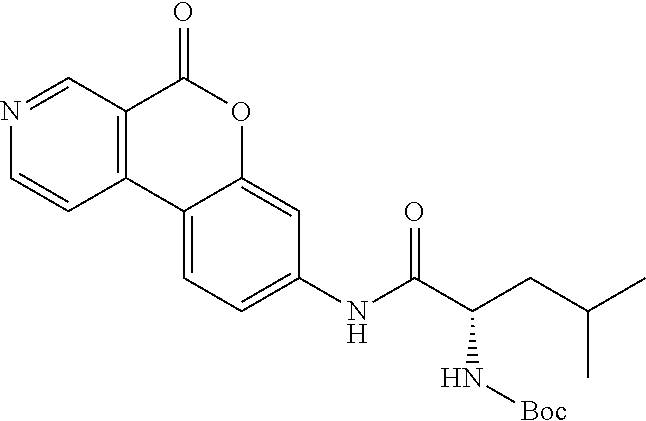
C12=C(C=NC=C1)C(=O)OC1=CC(NC(C(CC(C)C)N[Boc])=O)=CC=C21
